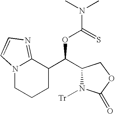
C1(C(C2C3=NC=CN3CCC2)OC(N(C)C)=S)N([Tr])C(=O)OC1
